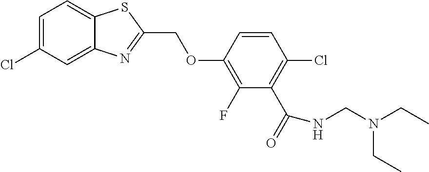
C1=C(Cl)C=C2C(=C1)SC(COC1=C(F)C(C(=O)NCN(CC)CC)=C(Cl)C=C1)=N2
